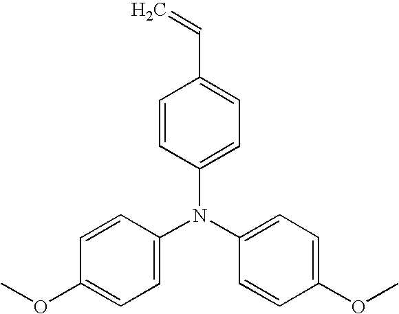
C1=CC(OC)=CC=C1N(C1=CC=C(OC)C=C1)C1=CC=C(C=C)C=C1
